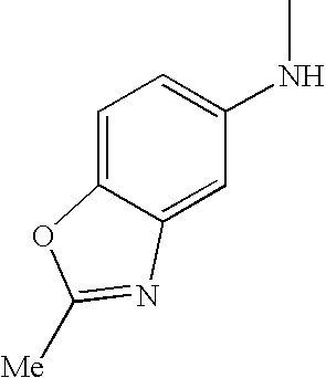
C1=C2C(=CC=C1NC)OC([Me])=N2
